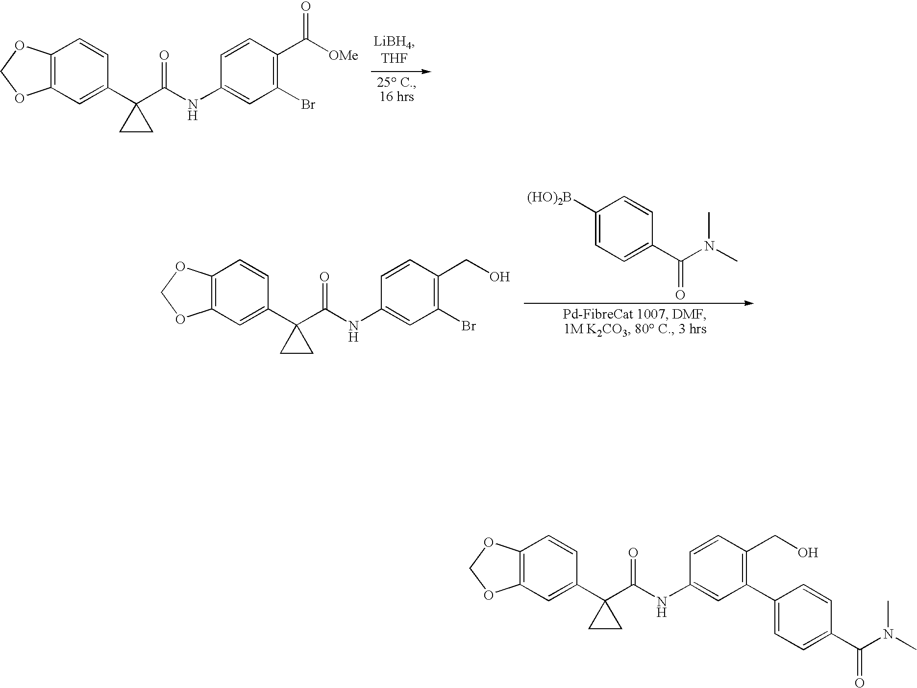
C12=C(OCO1)C=CC(C1(C(NC3=CC(Br)=C(C([OMe])=O)C=C3)=O)CC1)=C2.C12=C(OCO1)C=CC(C1(C(NC3=CC(Br)=C(CO)C=C3)=O)CC1)=C2.C1([(HO)2B])=CC=C(C(=O)N(C)C)C=C1.C12=C(OCO1)C=CC(C1(C(NC3=CC(C4=CC=C(C(=O)N(C)C)C=C4)=C(CO)C=C3)=O)CC1)=C2
